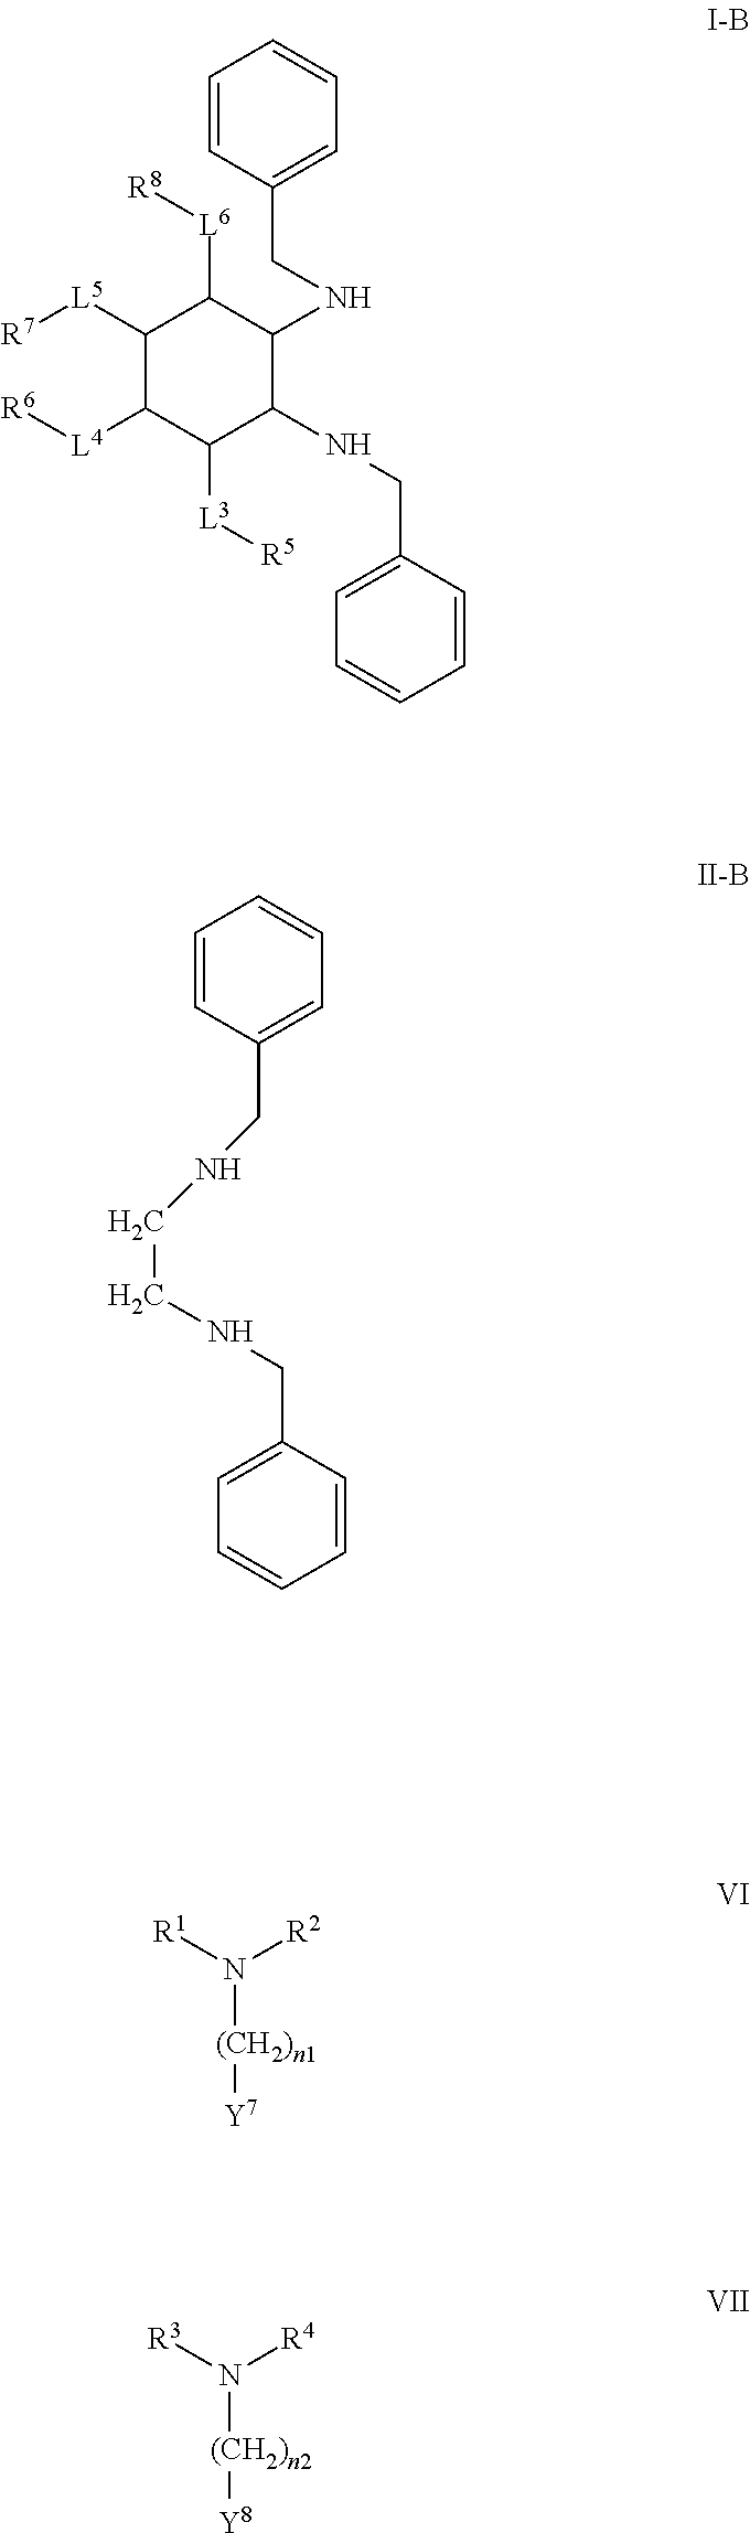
C1([L5][R7])C([L4][R6])C([L3][R5])C(NCC2=CC=CC=C2)C(NCC2=CC=CC=C2)C1[L6][R8].C1=CC(CNCCNCC2=CC=CC=C2)=CC=C1.N([(CH2)n1][Y7])([R1])[R2].N([(CH2)n2][Y8])([R3])[R4]
